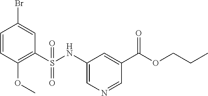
C1=CC(OC)=C(S(NC2=CN=CC(C(=O)OCCC)=C2)(=O)=O)C=C1Br
